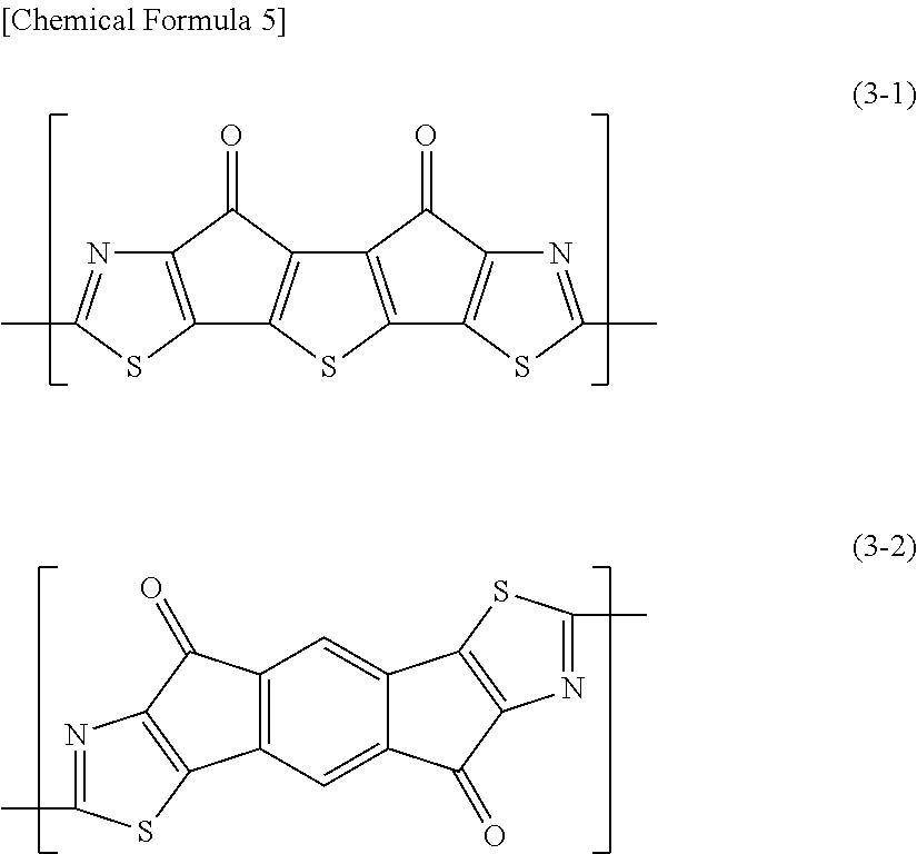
C12=C(SC(C)=N1)C1=C(C2=O)C2=C(S1)C1=C(C2=O)N=C(C)S1.C12=C(C=C3C(=C1)C1=C(C3=O)N=C(C)S1)C1=C(C2=O)N=C(C)S1
